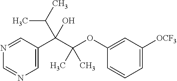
C1=C(C(C(OC2=CC([OCF3])=CC=C2)(C)C)(C(C)C)O)C=NC=N1
